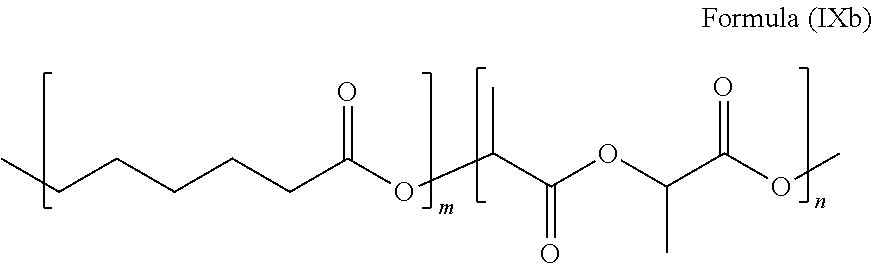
CCCCCCC(OC(C(OC(C(OC)=O)C)=O)C)=O
